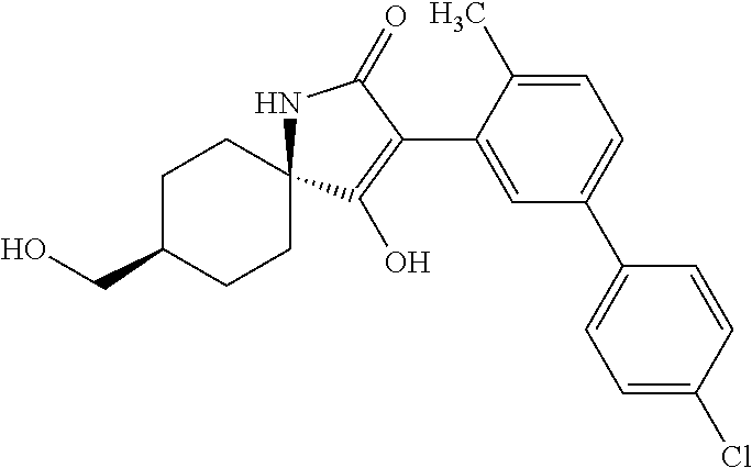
C1C(CO)CCC2(C1)NC(=O)C(C1=CC(C3=CC=C(Cl)C=C3)=CC=C1C)=C2O
